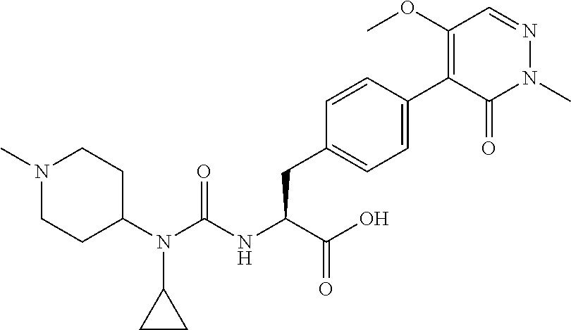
N(C(NC(C(=O)O)CC1=CC=C(C2=C(OC)C=NN(C)C2=O)C=C1)=O)(C1CCN(C)CC1)C1CC1
